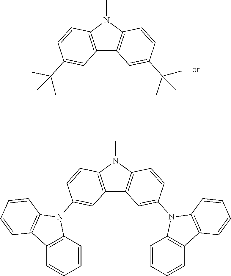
N1(C)C2=C(C=C(C(C)(C)C)C=C2)C2=C1C=CC(C(C)(C)C)=C2.C1=CC=CC2=C1N(C1=CC3=C(N(C)C4=C3C=C(N3C5=C(C6=C3C=CC=C6)C=CC=C5)C=C4)C=C1)C1=C2C=CC=C1
